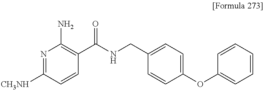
N1=C([CH3NH])C=CC(C(NCC2=CC=C(OC3=CC=CC=C3)C=C2)=O)=C1N
